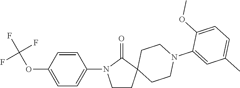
C1=CC(OC(F)(F)F)=CC=C1N1CCC2(C1=O)CCN(C1=CC(C)=CC=C1OC)CC2
